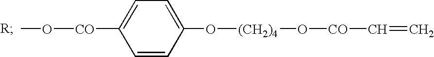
CO[CO]C1=CC=C(O[(CH2)4]O[CO]C=C)C=C1
